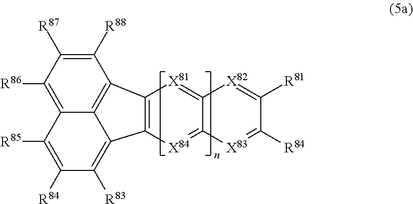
C1([R88])=C([R87])C([R86])=C2C3=C1C1=C(C3=C([R83])C([R84])=C2[R85])[X84]=C2C(=[X81]1)[X82]=C([R81])C([R84])=[X83]2
